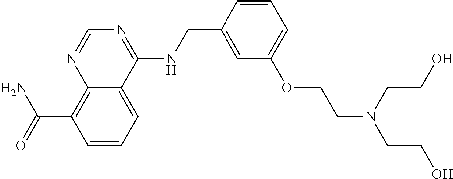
C(C1=C2N=CN=C(NCC3=CC(OCCN(CCO)CCO)=CC=C3)C2=CC=C1)(N)=O
